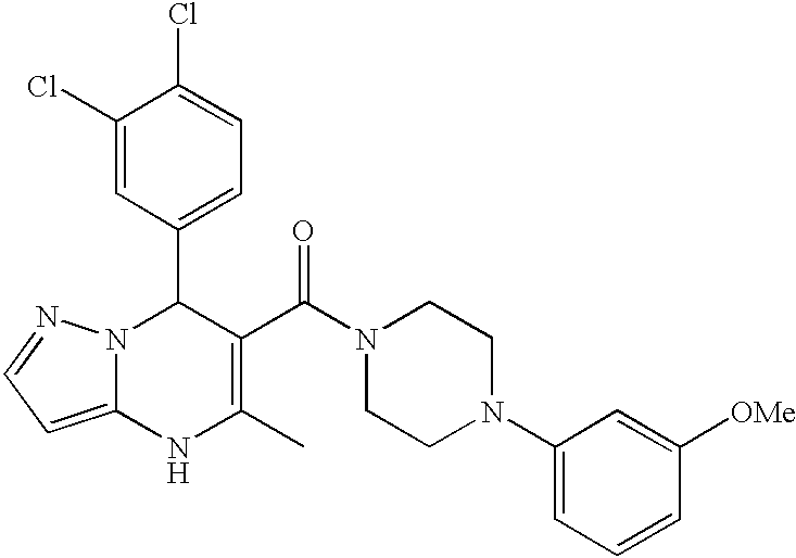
C1(Cl)=CC(C2N3C(=CC=N3)NC(C)=C2C(N2CCN(C3=CC=CC([OMe])=C3)CC2)=O)=CC=C1Cl
